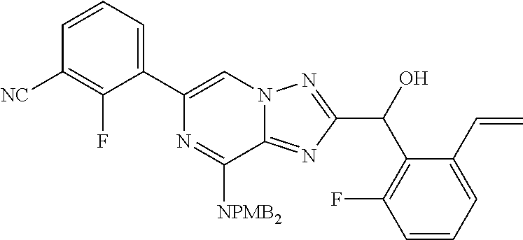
C1(C2=CC=CC([NC])=C2F)=CN2C(=NC(C(C3=C(F)C=CC=C3C=C)O)=N2)C([NPMB2])=N1
